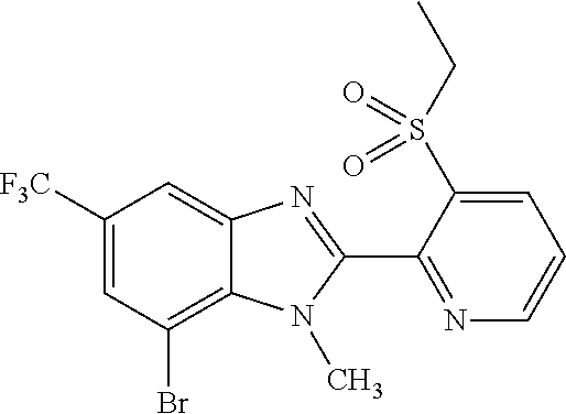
C1([F3C])=CC(Br)=C2C(=C1)N=C(C1=NC=CC=C1S(CC)(=O)=O)N2C
